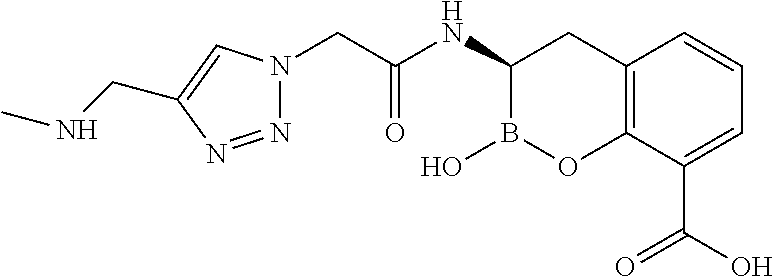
C12=C(C(C(O)=O)=CC=C1)OB(O)C(NC(CN1N=NC(CNC)=C1)=O)C2
